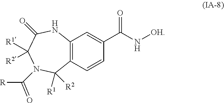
C12=C(C=CC(C(N[OH])=O)=C1)C([R2])([R1])N(C([R])=O)C([R1])([R2])C(=O)N2
